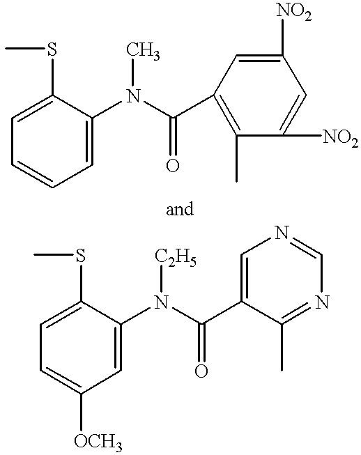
C1=CC=C(N(C(C2=C(C)C([NO2])=CC([NO2])=C2)=O)C)C(SC)=C1.C1=C([OCH3])C=C(N(C(C2=CN=CN=C2C)=O)[C2H5])C(SC)=C1
